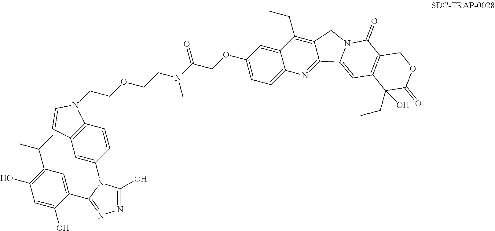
C1(C2=NN=C(O)N2C2=CC3=C(C=C2)N(CCOCCN(C(COC2=CC=C4C(=C2)C(CC)=C2C(=N4)C4=CC5=C(C(=O)N4C2)COC(=O)C5(CC)O)=O)C)C=C3)=CC(C(C)C)=C(O)C=C1O
